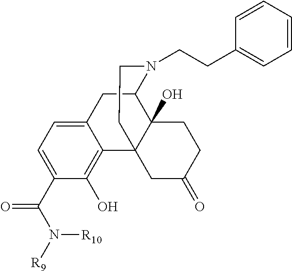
C12=CC=C(C(N([R10])[R9])=O)C(O)=C1C13C(O)(C(C2)N(CCC2=CC=CC=C2)CC1)CCC(=O)C3
